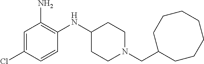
C(N1CCC(NC2=C(N)C=C(Cl)C=C2)CC1)C1CCCCCCC1
